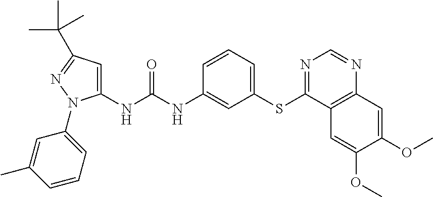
C1(NC(NC2=CC(SC3=NC=NC4=C3C=C(OC)C(OC)=C4)=CC=C2)=O)=CC(C(C)(C)C)=NN1C1=CC=CC(C)=C1
